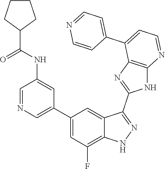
C1=NC=C(C2=CC(F)=C3C(=C2)C(C2=NC4=C(N2)N=CC=C4C2=CC=NC=C2)=NN3)C=C1NC(=O)C1CCCC1
